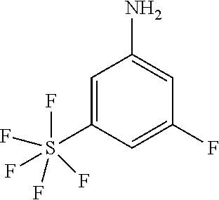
C1=C(S(F)(F)(F)(F)F)C=C(F)C=C1N
